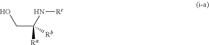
C(C(N[Rc])([Ra])[Rb])O
